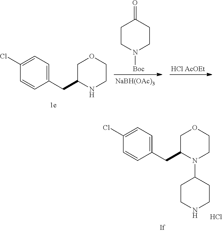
C1(CC2COCCN2C2CCNCC2)=CC=C(Cl)C=C1.Cl.C1CC(=O)CCN1[Boc].[NaBH(OAc)3].[HCl AcOEt].C1(CC2COCCN2)=CC=C(Cl)C=C1
